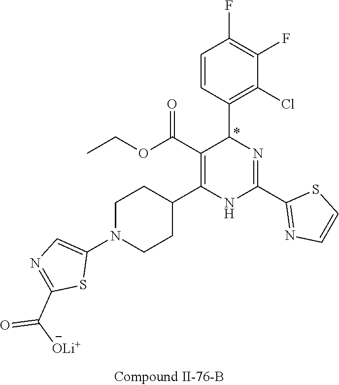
C1(F)=C(F)C=CC(C2N=C(C3=NC=CS3)NC(C3CCN(C4=CN=C(C(=O)[OLi+])S4)CC3)=C2C(OCC)=O)=C1Cl
